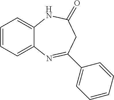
C12=CC=CC=C1N=C(C1=CC=CC=C1)CC(=O)N2
